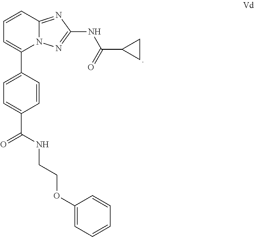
N12C(=NC(NC(C3CC3)=O)=N1)C=CC=C2C1=CC=C(C(NCCOC2=CC=CC=C2)=O)C=C1
